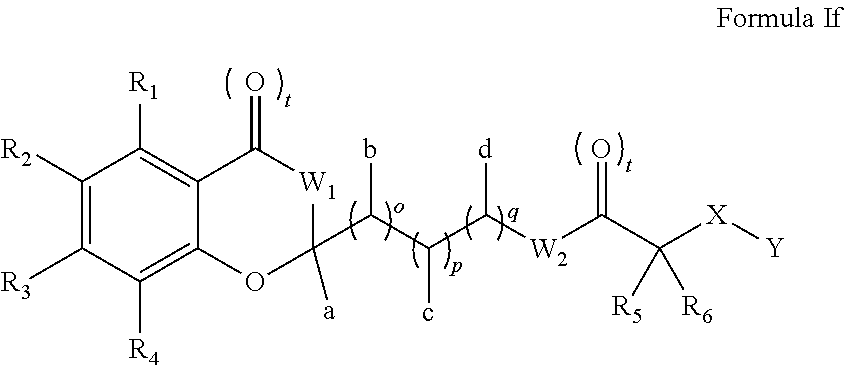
C1([R2])=C([R3])C([R4])=C2C(=C1[R1])C(=O)[W1]C(C(C(C([W2]C(C([X][Y])([R6])[R5])=O)[d])c)b)([a])O2
